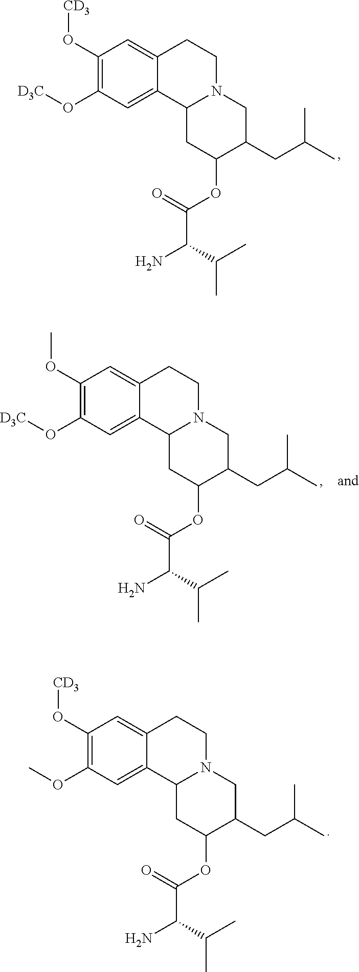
C1(O[CD3])=C(O[D3C])C=C2C(=C1)CCN1C2CC(OC(=O)C(C(C)C)N)C(CC(C)C)C1.C1(O[CD3])=C(OC)C=C2C(=C1)CCN1C2CC(OC(=O)C(C(C)C)N)C(CC(C)C)C1.C1(OC)=C(O[D3C])C=C2C(=C1)CCN1C2CC(OC(=O)C(C(C)C)N)C(CC(C)C)C1
